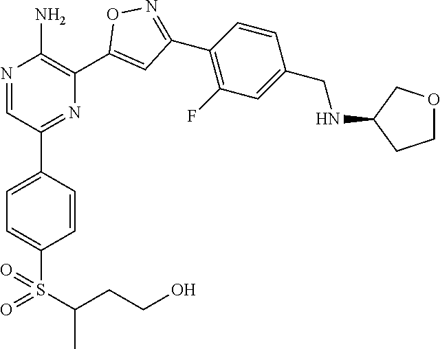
N1=CC(C2=CC=C(S(=O)(C(C)CCO)=O)C=C2)=NC(C2=CC(C3=C(F)C=C(CNC4CCOC4)C=C3)=NO2)=C1N
